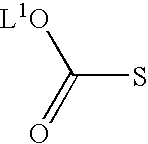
[L1O]C(=O)S
